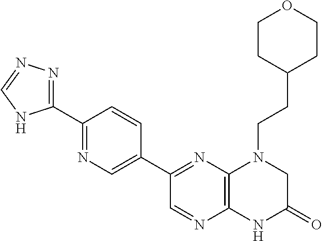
C1(C2=NC3=C(N=C2)NC(=O)CN3CCC2CCOCC2)=CN=C(C2=NN=CN2)C=C1
